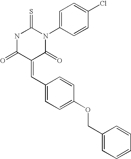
N1C(=O)C(=CC2=CC=C(OCC3=CC=CC=C3)C=C2)C(=O)N(C2=CC=C(Cl)C=C2)C1=S
